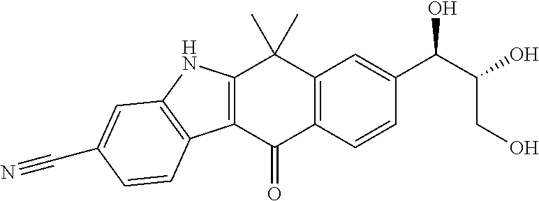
C12=C(C=CC(C(C(CO)O)O)=C1)C(=O)C1=C(C2(C)C)NC2=C1C=CC(C#N)=C2
